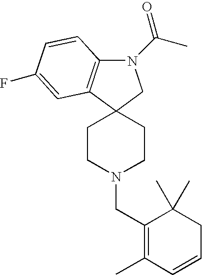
N1(C(C)=O)C2=C(C3(C1)CCN(CC1=C(C)C=CCC1(C)C)CC3)C=C(F)C=C2
